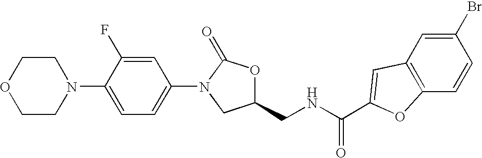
C1COCCN1C1=CC=C(N2CC(CNC(=O)C3=CC4=C(C=CC(Br)=C4)O3)OC2=O)C=C1F
